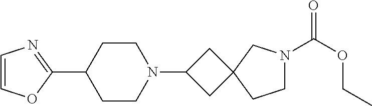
C1=COC(C2CCN(C3CC4(C3)CCN(C(OCC)=O)C4)CC2)=N1
